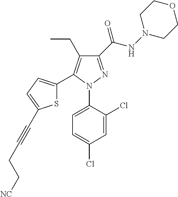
C1(C(NN2CCOCC2)=O)=NN(C2=CC=C(Cl)C=C2Cl)C(C2=CC=C(C#CCC[NC])S2)=C1CC
